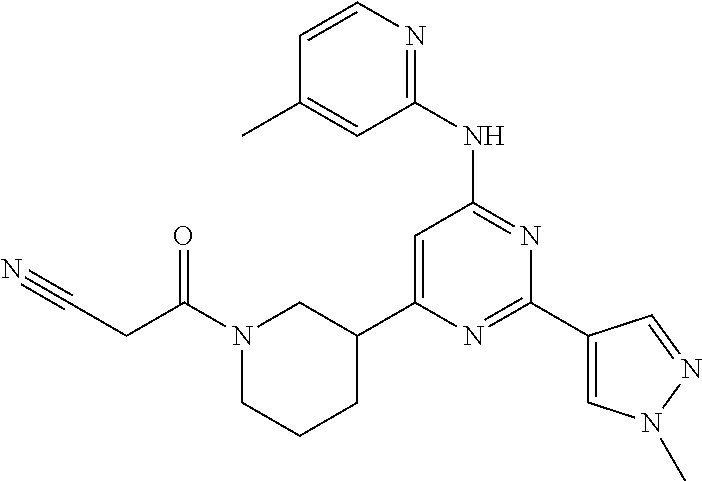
C1C(C2=CC(NC3=NC=CC(C)=C3)=NC(C3=CN(C)N=C3)=N2)CN(C(CC#N)=O)CC1
